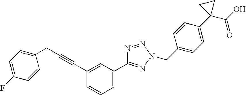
C1=C(F)C=CC(CC#CC2=CC(C3=NN(CC4=CC=C(C5(C(O)=O)CC5)C=C4)N=N3)=CC=C2)=C1
